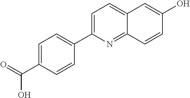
C12=CC=C(C3=CC=C(C(=O)O)C=C3)N=C1C=CC(O)=C2
